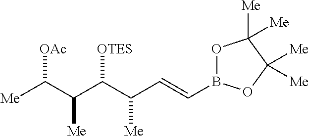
O1B(C=CC(C(C(C([Me])[OAc])[Me])[OTES])[Me])OC([Me])([Me])C1([Me])[Me]
